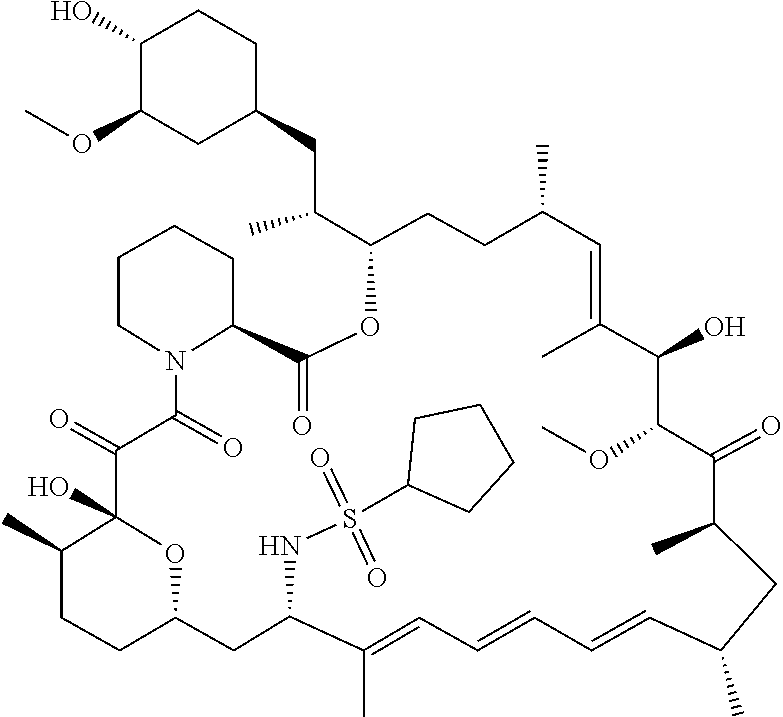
O(C1C(O)C(C)=CC(C)CCC(C(CC2CC(OC)C(O)CC2)C)OC(=O)C2CCCCN2C(=O)C(=O)C2(O)C(C)CCC(CC(NS(=O)(=O)C3CCCC3)C(C)=CC=CC=CC(C)CC(C)C1=O)O2)C
